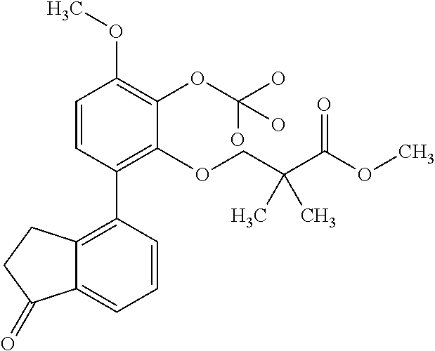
C1=CC(C2=C3C(=CC=C2)C(=O)CC3)=C(OCC(C(OC)=O)(C)C)C(OC(O)(O)O)=C1OC
